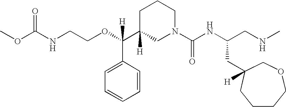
O=C(NCCOC(C1([H])CN(C(NC(CNC)CC2([H])COCCCC2)=O)CCC1)(C1=CC=CC=C1)[H])OC
